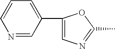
C1=C(C2=CC=CN=C2)OC(C)=N1
